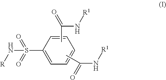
C1=C(S(N[R])(=O)=O)C=CC=C1.CC(N[R1])=O.CC(N[R1])=O
